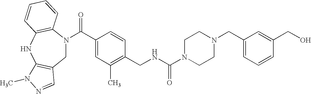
C1N(C(C2=CC(C)=C(CNC(N3CCN(CC4=CC=CC(CO)=C4)CC3)=O)C=C2)=O)C2=C(NC3=C1C=NN3C)C=CC=C2
